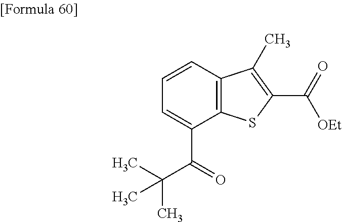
C1=C(C(C(C)(C)C)=O)C2=C(C=C1)C(C)=C(C(=O)[OEt])S2
